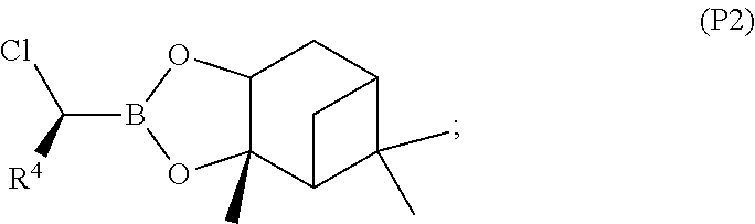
C12C(C)(C3C(C)(C)C(C1)C3)OB(C([R4])Cl)O2
